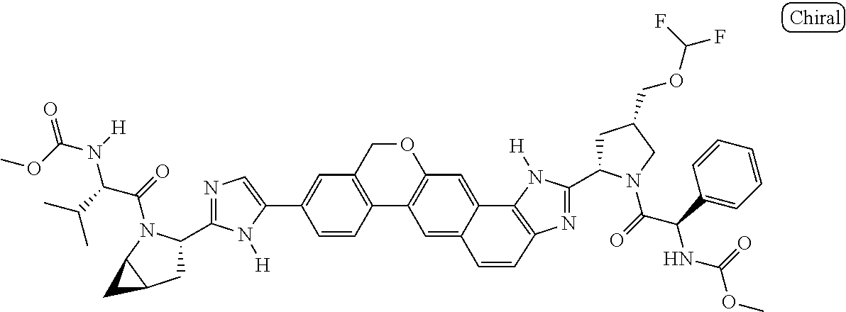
C1=C(C2=CC3=C(C4=C(C=C5C6=C(N=C(C7CC(COC(F)F)CN7C(=O)C(C7=CC=CC=C7)NC(=O)OC)N6[H])C=CC5=C4)OC3)C=C2)N([H])C(C2CC3C(N2C(=O)C(C(C)C)N(C(OC)=O)[H])C3)=N1
